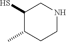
C1(S)C(C)CCNC1
